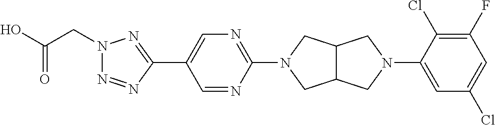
OC(CN1N=NC(C2=CN=C(N3CC4C(C3)CN(C3=CC(Cl)=CC(F)=C3Cl)C4)N=C2)=N1)=O
